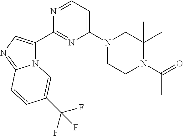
N12C(C3=NC(N4CCN(C(=O)C)C(C)(C)C4)=CC=N3)=CN=C1C=CC(C(F)(F)F)=C2
